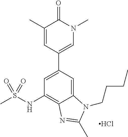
C1=C(C2=CN(C)C(=O)C(C)=C2)C=C2C(=C1NS(C)(=O)=O)N=C(C)N2CCCC.Cl
